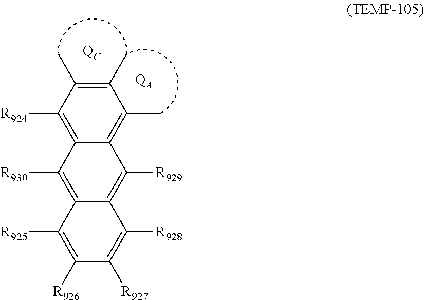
[QC].C1([R924])=C2C(=C(C)C(C)=C1C)C([R929])=C1C(=C2[R930])C([R925])=C([R926])C([R927])=C1[R928].[QA]
